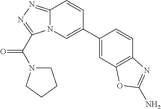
C12=NN=C(C(N3CCCC3)=O)N1C=C(C1=CC3=C(C=C1)N=C(N)O3)C=C2
